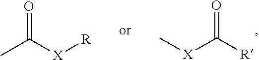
CC([X][R])=O.C[X]C(=O)[R]
